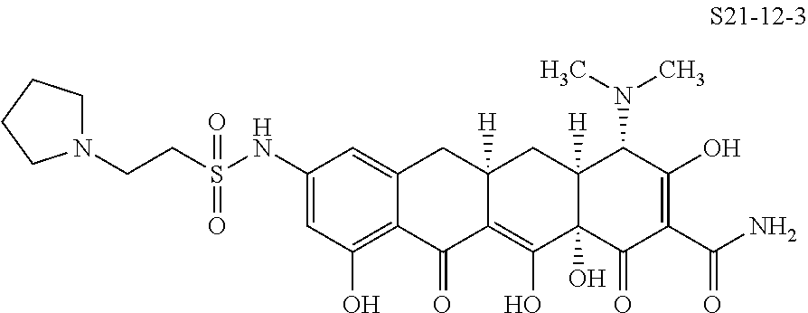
C1(NS(CCN2CCCC2)(=O)=O)=CC(O)=C2C(=C1)CC1([H])C(=C(O)C3(O)C([H])(C1)C(N(C)C)C(O)=C(C(N)=O)C3=O)C2=O
